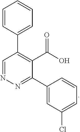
C1=CC(C2=C(C(O)=O)C(C3=CC(Cl)=CC=C3)=NN=C2)=CC=C1
